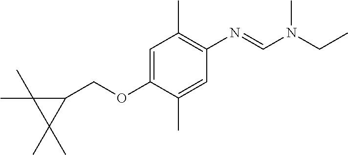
C1(COC2=CC(C)=C(N=CN(CC)C)C=C2C)C(C)(C)C1(C)C
